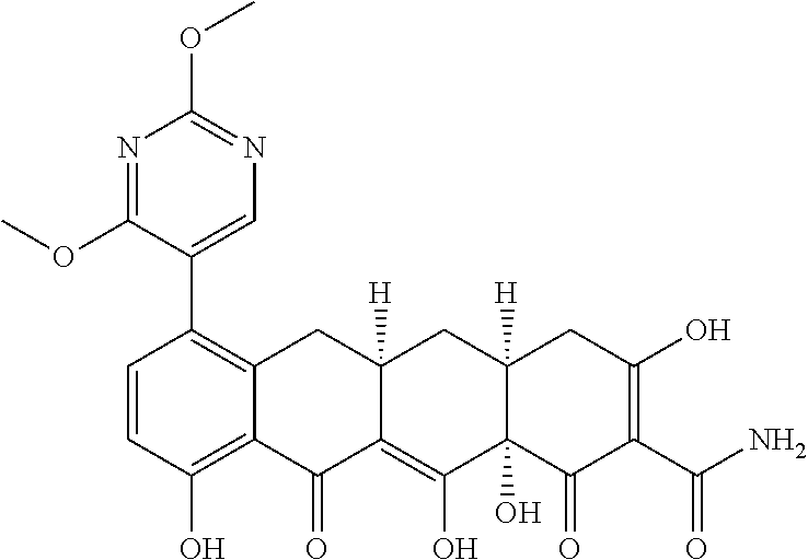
C1=CC(O)=C2C(=C1C1=CN=C(OC)N=C1OC)CC1([H])C(=C(O)C3(O)C([H])(C1)CC(O)=C(C(N)=O)C3=O)C2=O
